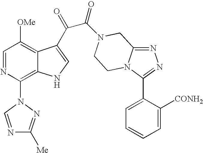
C1=NC(N2N=C([Me])N=C2)=C2C(=C1[OMe])C(C(=O)C(=O)N1CC3=NN=C(C4=CC=CC=C4[CONH2])N3CC1)=CN2
